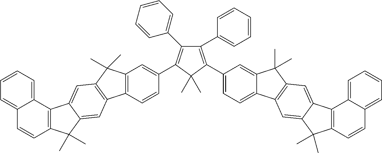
C12=C(C=CC(C3=C(C4=CC=CC=C4)C(C4=CC=CC=C4)=C(C4=CC=C5C(=C4)C(C)(C)C4=C5C=C5C(=C4)C4=C(C5(C)C)C=CC5=CC=CC=C45)C3(C)C)=C1)C1=C(C2(C)C)C=C2C(=C1)C(C)(C)C1=C2C2=CC=CC=C2C=C1
